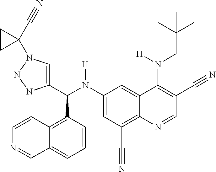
C1(N(C(C2=CN(C3(C#N)CC3)NN2)C2=C3C(=CC=C2)C=NC=C3)[H])=CC(C#N)=C2C(=C1)C(N(CC(C)(C)C)[H])=C(C#N)C=N2
